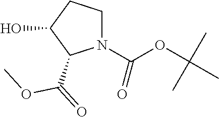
N1(C(OC(C)(C)C)=O)CCC(O)C1C(OC)=O
